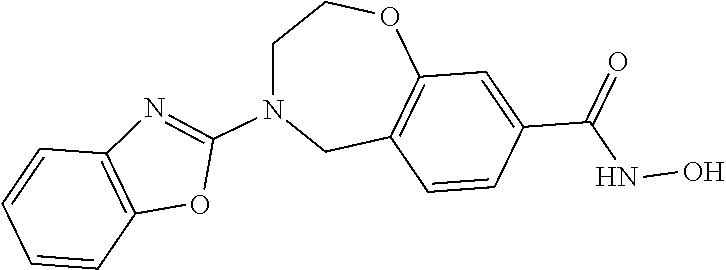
C1N(C2=NC3=C(O2)C=CC=C3)CC2=C(OC1)C=C(C(NO)=O)C=C2
